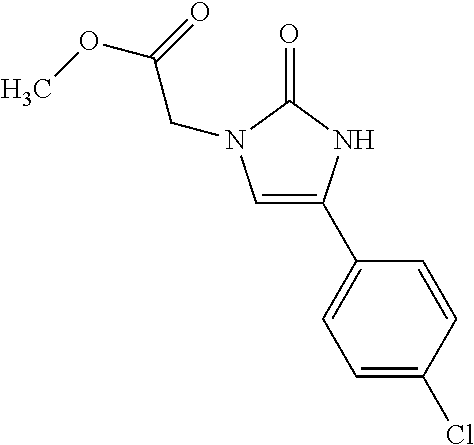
C1=C(C2=CC=C(Cl)C=C2)NC(=O)N1CC(OC)=O
